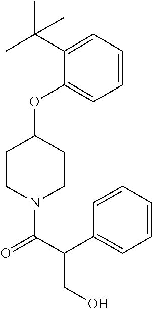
N1(C(C(C2=CC=CC=C2)CO)=O)CCC(OC2=CC=CC=C2C(C)(C)C)CC1
